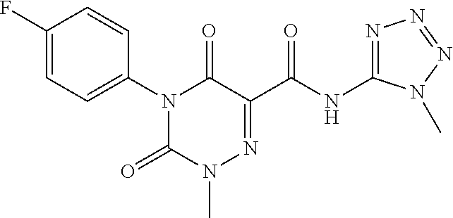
N1(C2=CC=C(F)C=C2)C(=O)N(C)N=C(C(NC2=NN=NN2C)=O)C1=O
